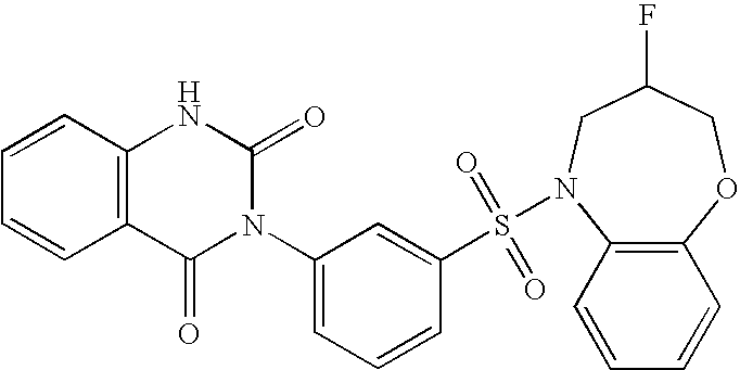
C12=C(C=CC=C1)NC(=O)N(C1=CC=CC(S(=O)(=O)N3C4=C(OCC(F)C3)C=CC=C4)=C1)C2=O
